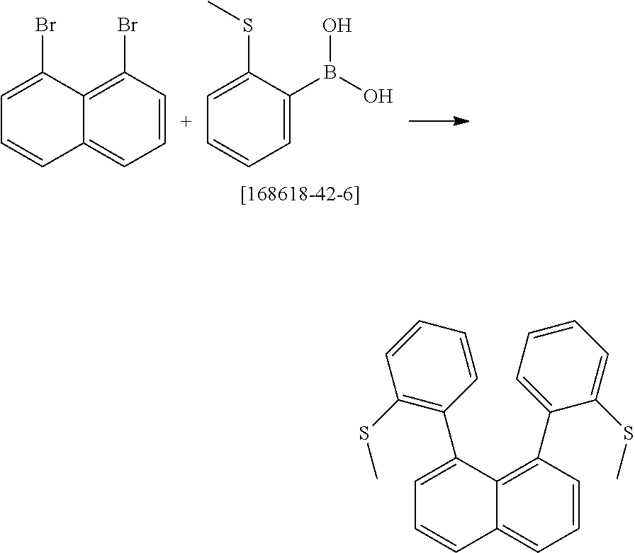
C1=CC(Br)=C2C(=C1)C=CC=C2Br.C1=C(B(O)O)C(SC)=CC=C1.C1=CC(C2=CC=CC=C2SC)=C2C(=C1)C=CC=C2C1=C(SC)C=CC=C1
